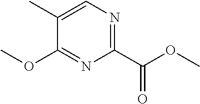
C1(C)=CN=C(C(OC)=O)N=C1OC
